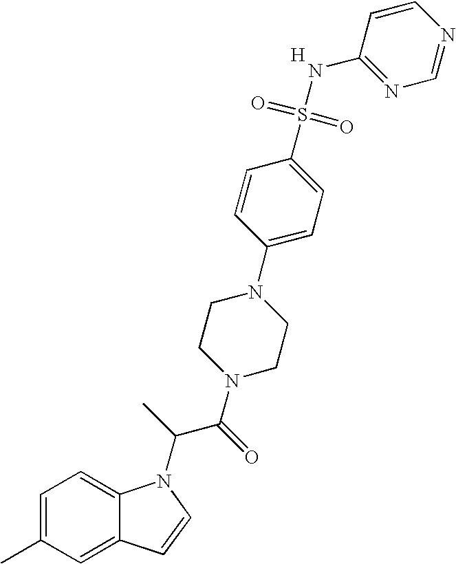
C1=C(C)C=C2C(=C1)N(C(C(N1CCN(C3=CC=C(S(=O)(=O)NC4=NC=NC=C4)C=C3)CC1)=O)C)C=C2.[H]
